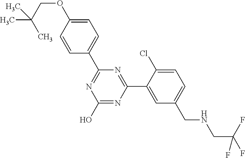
N1=C(C2=CC=C(OCC(C)(C)C)C=C2)N=C(C2=CC(CNCC(F)(F)F)=CC=C2Cl)N=C1O
